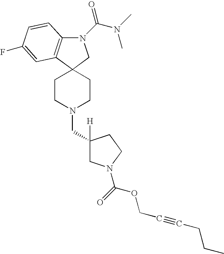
C1CN(CC2([H])CN(C(=O)OCC#CCCC)CC2)CCC12CN(C(N(C)C)=O)C1=C2C=C(F)C=C1
